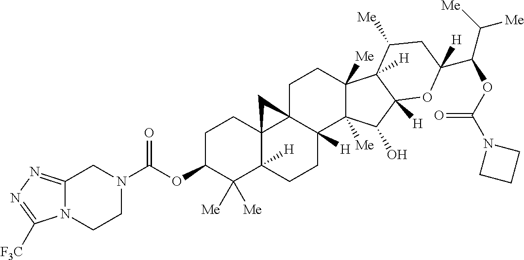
C1C23C4(C([H])(CCC2([H])C2([Me])C([Me])(C1)C1([H])C([Me])CC(C(OC(N5CCC5)=O)C([Me])[Me])([H])OC1([H])C2O)C([Me])([Me])C(OC(=O)N1CC2=NN=C([F3C])N2CC1)CC4)C3
